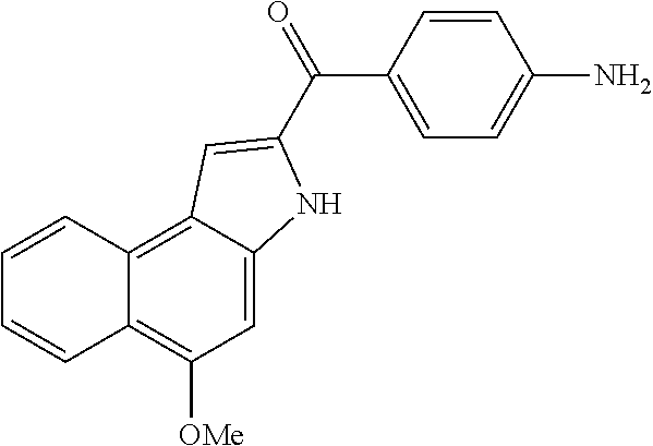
C1=C2C(=C3C(=C1[OMe])C=CC=C3)C=C(C(=O)C1=CC=C(N)C=C1)N2
